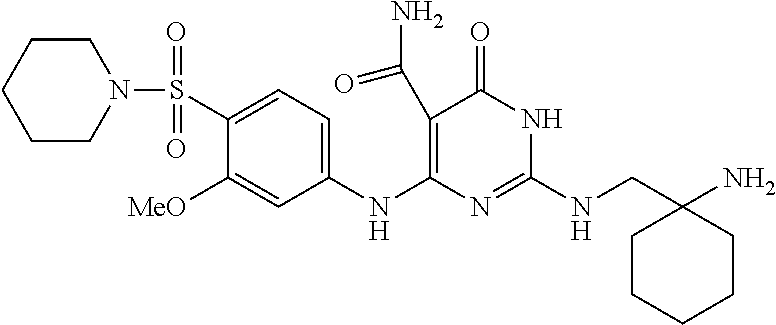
C(NC1=NC(NC2=CC=C(S(=O)(=O)N3CCCCC3)C([MeO])=C2)=C(C(N)=O)C(=O)N1)C1(N)CCCCC1
